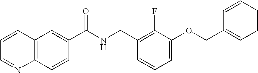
C1=CC=NC2=C1C=C(C(NCC1=C(F)C(OCC3=CC=CC=C3)=CC=C1)=O)C=C2
